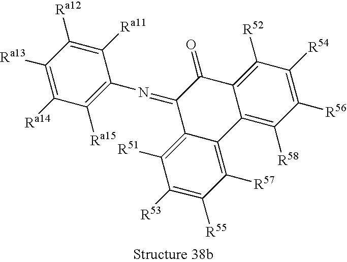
C1([R57])=C2C(=C([R51])C([R53])=C1[R55])C(=NC1=C([Ra15])C([Ra14])=C([Ra13])C([Ra12])=C1[Ra11])C(=O)C1=C([R52])C([R54])=C([R56])C([R58])=C21
